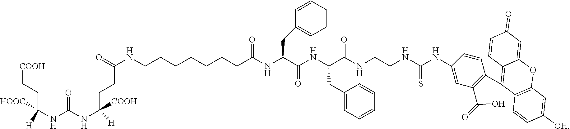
C(NC(NC(CCC(=O)NCCCCCCCC(NC(C(NC(CC1=CC=CC=C1)C(NCCNC(NC1=CC(C(=O)O)=C(C2=C3C(=CC(=O)C=C3)OC3=C2C=CC([OH])=C3)C=C1)=S)=O)=O)CC1=CC=CC=C1)=O)([COOH])[H])=O)(CC[COOH])([H])[HOOC]
